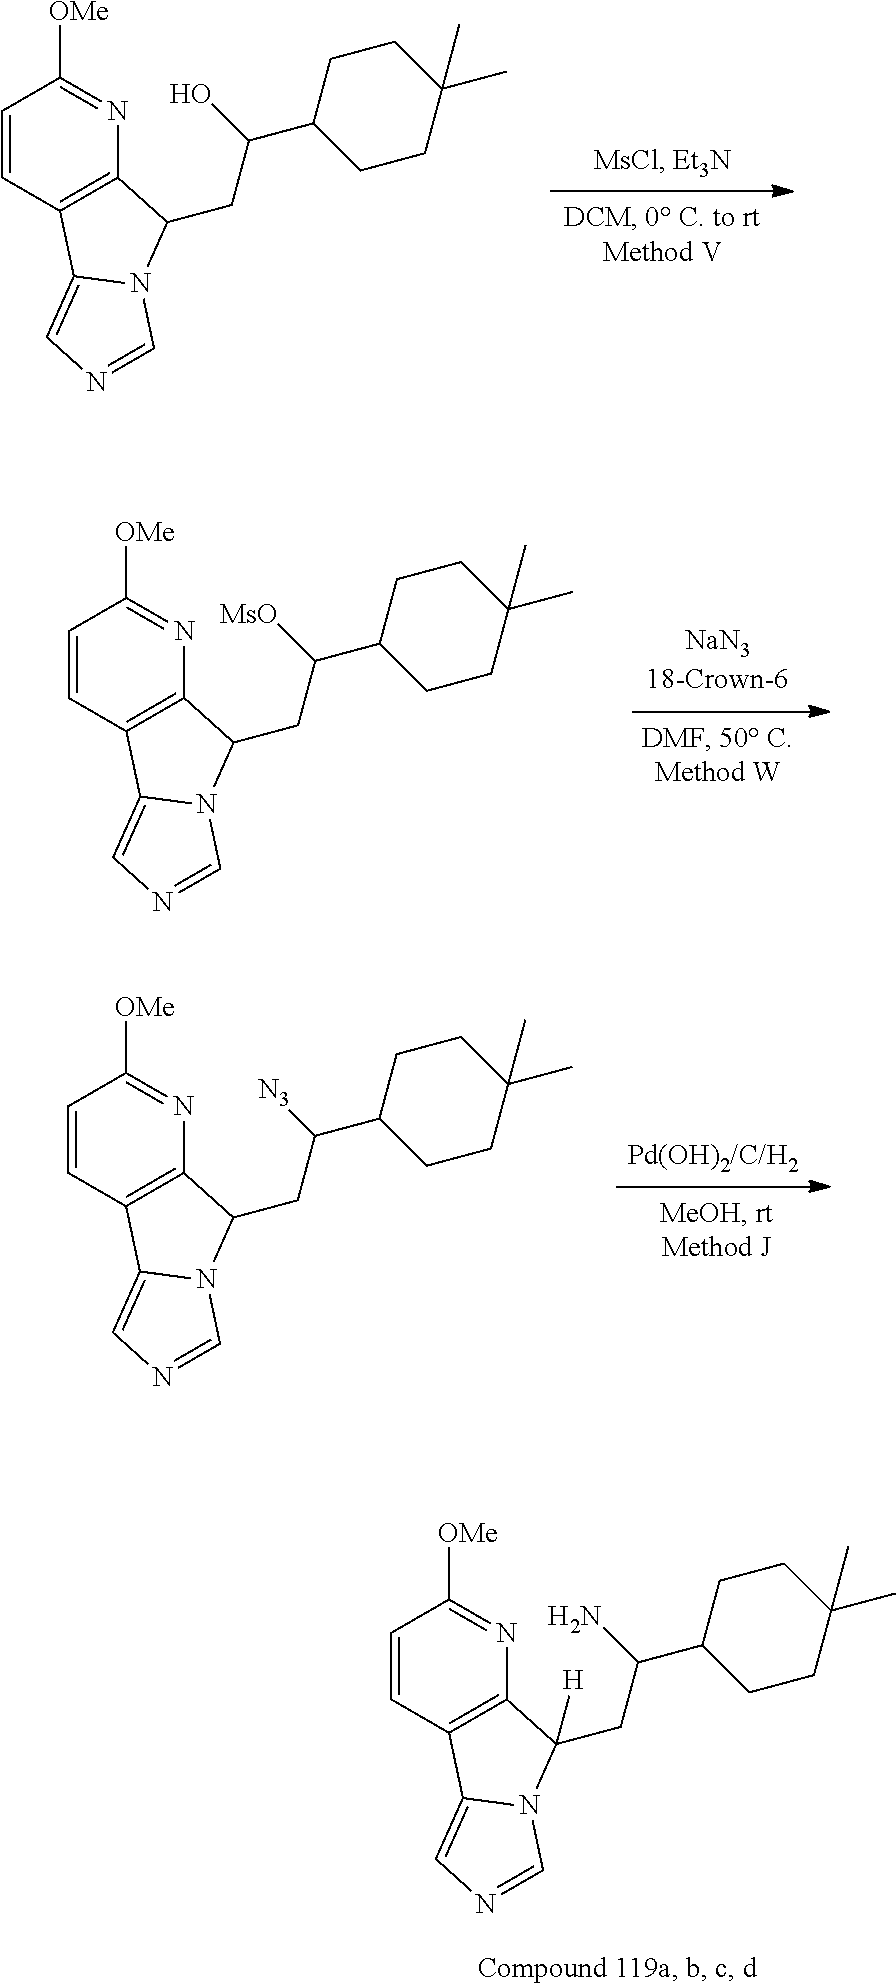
C1=CC2=C(N=C1[OMe])C(CC(C1CCC(C)(C)CC1)O)N1C2=CN=C1.C1=CC2=C(N=C1[OMe])C(CC(C1CCC(C)(C)CC1)[N3])N1C2=CN=C1.C1=CC2=C(N=C1[OMe])C(CC(C1CCC(C)(C)CC1)N)([H])N1C2=CN=C1.C1=CC2=C(N=C1[OMe])C(CC(C1CCC(C)(C)CC1)[MsO])N1C2=CN=C1
